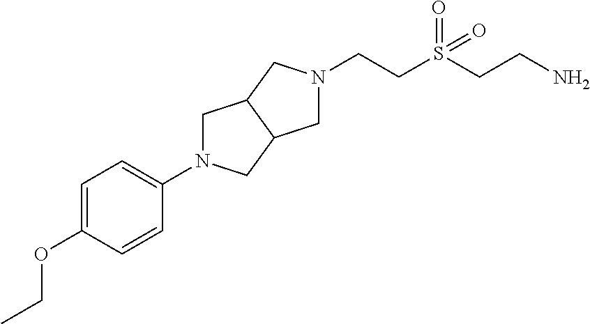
C(CS(CCN)(=O)=O)N1CC2CN(C3=CC=C(OCC)C=C3)CC2C1
